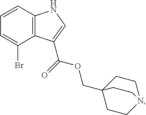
C1=CC2=C(C(Br)=C1)C(C(OCC13CCN(CC1)CC3)=O)=CN2
